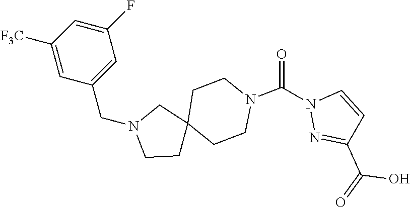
C1=C(F)C=C(CN2CCC3(C2)CCN(C(=O)N2N=C(C(O)=O)C=C2)CC3)C=C1[F3C]
